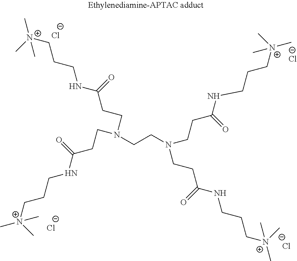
N(CCN(CCC(NCCC[N+](C)(C)C)=O)CCC(NCCC[N+](C)(C)C)=O)(CCC(NCCC[N+](C)(C)C)=O)CCC(NCCC[N+](C)(C)C)=O.[Cl-].[Cl-].[Cl-].[Cl-]
